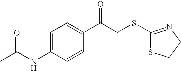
C1=C(NC(=O)C)C=CC(C(CSC2=NCCS2)=O)=C1
